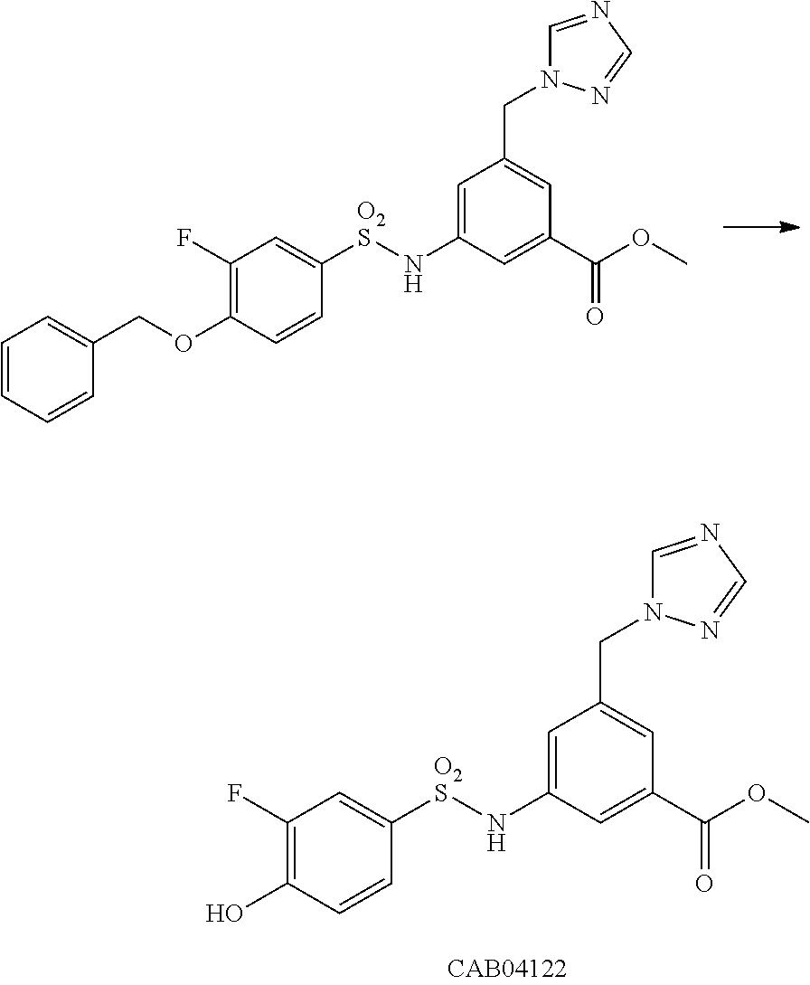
C1=C(N[O2S]C2=CC(F)=C(OCC3=CC=CC=C3)C=C2)C=C(C(OC)=O)C=C1CN1C=NC=N1.C1=C(N[O2S]C2=CC(F)=C(O)C=C2)C=C(C(OC)=O)C=C1CN1C=NC=N1
